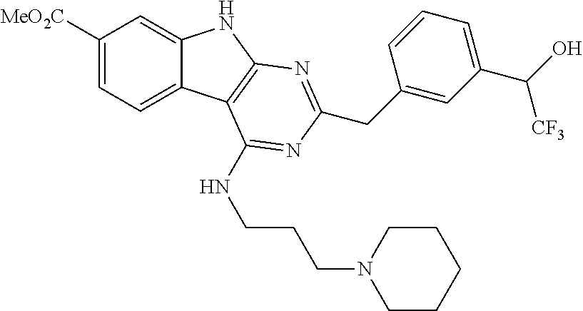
C1([MeO2C])=CC=C2C(=C1)NC1=C2C(NCCCN2CCCCC2)=NC(CC2=CC(C(O)[CF3])=CC=C2)=N1
